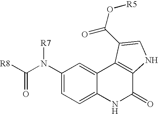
C1(N(C([R8])=O)[R7])=CC=C2C(=C1)C1=C(C(=O)N2)NC=C1C(O[R5])=O
